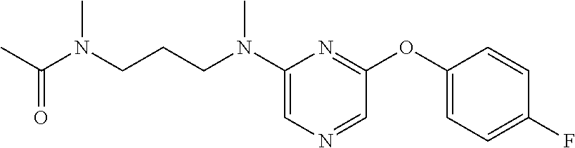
C1(N(CCCN(C(=O)C)C)C)=CN=CC(OC2=CC=C(F)C=C2)=N1
